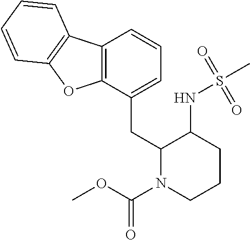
C1(CC2N(C(OC)=O)CCCC2NS(C)(=O)=O)=CC=CC2=C1OC1=C2C=CC=C1
